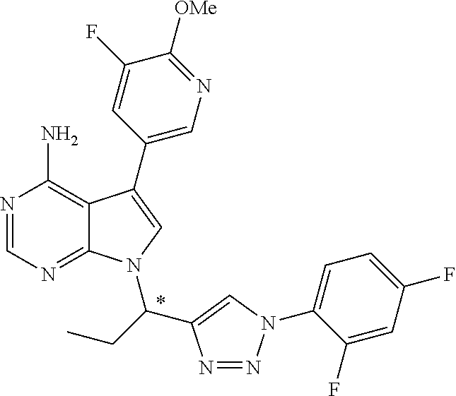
N1=CN=C2C(=C1N)C(C1=CN=C([OMe])C(F)=C1)=CN2C(CC)C1=CN(C2=CC=C(F)C=C2F)N=N1
